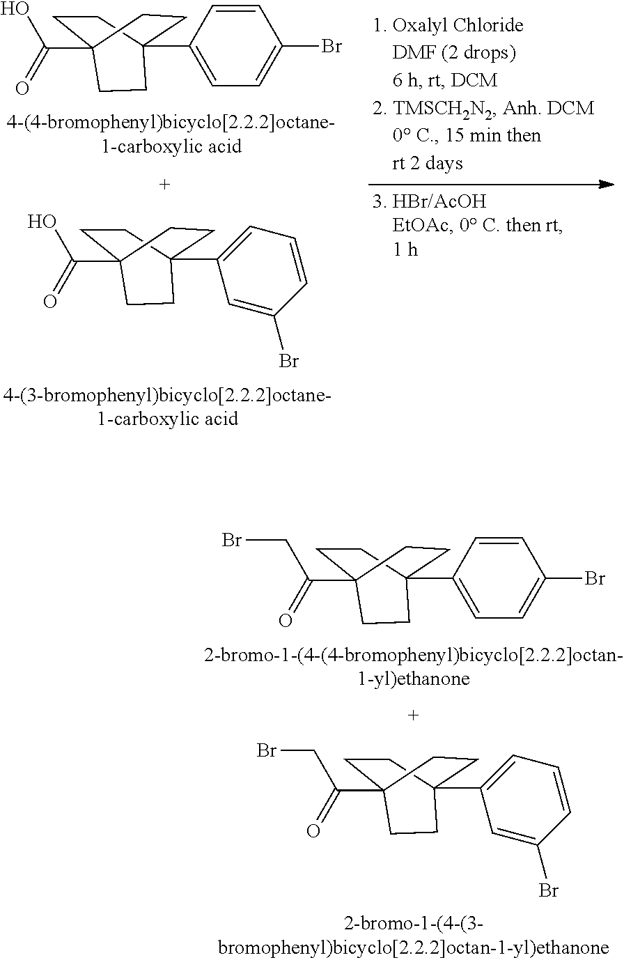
C1CC2(C3=CC=CC(Br)=C3)CCC1(C(=O)O)CC2.C1CC2(C3=CC=C(Br)C=C3)CCC1(C(=O)O)CC2.C1CC2(C3=CC=CC(Br)=C3)CCC1(C(=O)CBr)CC2.C1CC2(C3=CC=C(Br)C=C3)CCC1(C(=O)CBr)CC2
